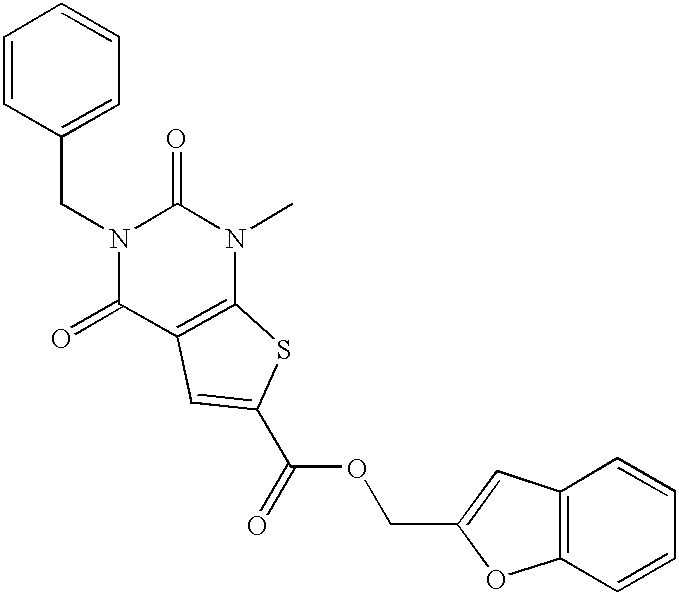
C1=CC(CN2C(=O)C3=C(N(C)C2=O)SC(C(OCC2=CC4=C(O2)C=CC=C4)=O)=C3)=CC=C1
